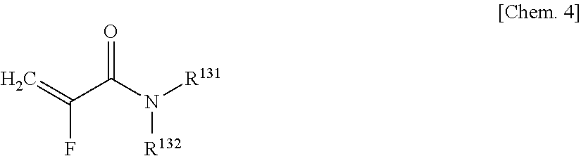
C=C(F)C(N([R131])[R132])=O
